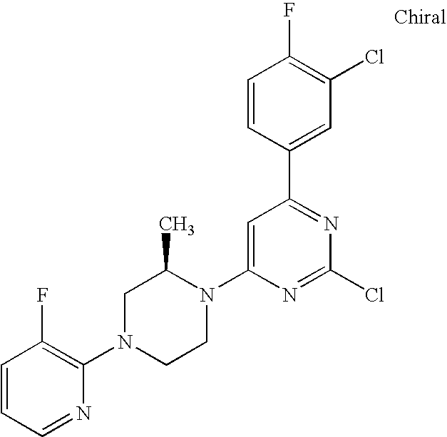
C1=CC=NC(N2CCN(C3=CC(C4=CC(Cl)=C(F)C=C4)=NC(Cl)=N3)C(C)C2)=C1F
